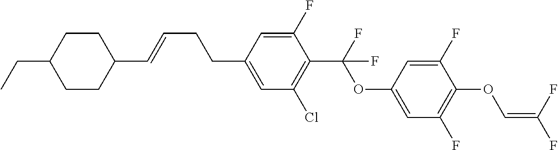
C1CC(C=CCCC2=CC(Cl)=C(C(F)(OC3=CC(F)=C(OC=C(F)F)C(F)=C3)F)C(F)=C2)CCC1CC
